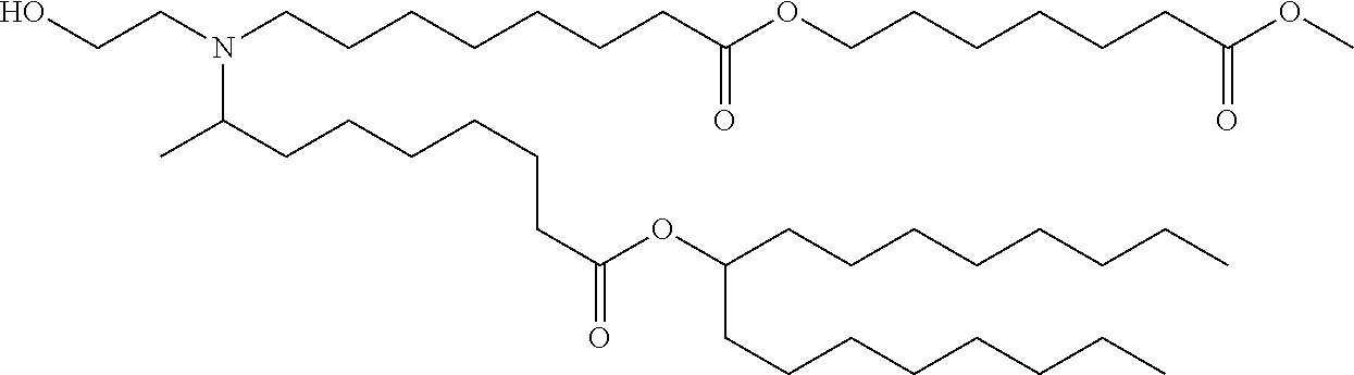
C(C(=O)OC(CCCCCCCC)CCCCCCCC)CCCCCC(C)N(CCO)CCCCCCCC(=O)OCCCCCCC(OC)=O
